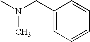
C1(CN(C)C)=CC=CC=C1
